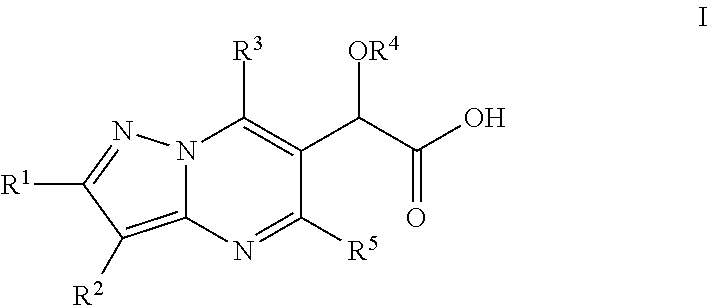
N12C(=C([R2])C([R1])=N1)N=C([R5])C(C(C(=O)O)[OR4])=C2[R3]
